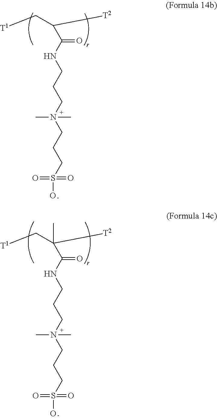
C(NCCCN(CCCS(=O)(=O)O)(C)C)(=O)C(C[T1])[T2].C(NCCCN(CCCS(=O)(=O)O)(C)C)(=O)C(C[T1])([T2])C
